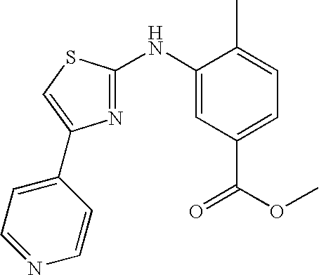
C1(NC2=NC(C3=CC=NC=C3)=CS2)=CC(C(OC)=O)=CC=C1C
